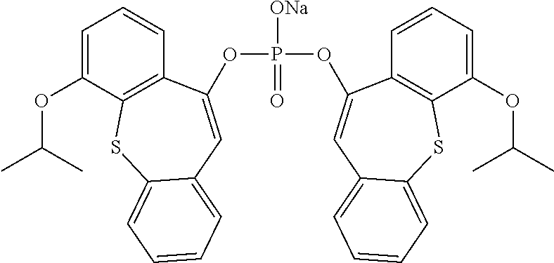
P([ONa])(=O)(OC1=CC2=CC=CC=C2SC2=C1C=CC=C2OC(C)C)OC1=CC2=CC=CC=C2SC2=C1C=CC=C2OC(C)C
